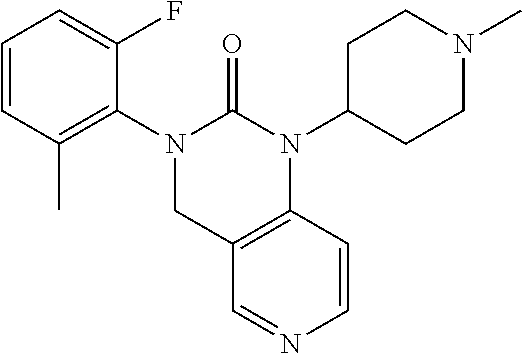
C1=CC(C)=C(N2CC3=C(N(C4CCN(C)CC4)C2=O)C=CN=C3)C(F)=C1
